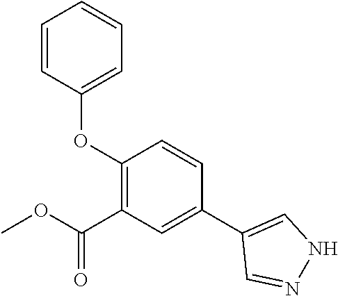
O(C1=C(C(OC)=O)C=C(C2=CNN=C2)C=C1)C1=CC=CC=C1
